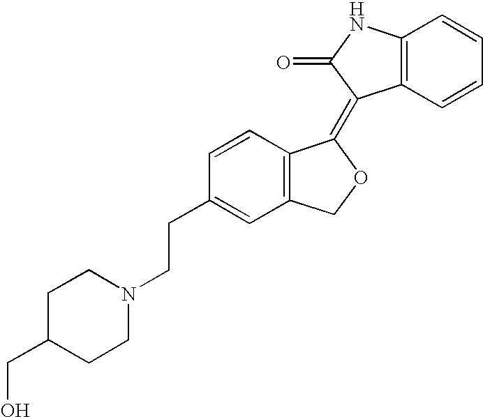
C12=C(C=CC=C1)C(=C1C3=C(CO1)C=C(CCN1CCC(CO)CC1)C=C3)C(=O)N2
